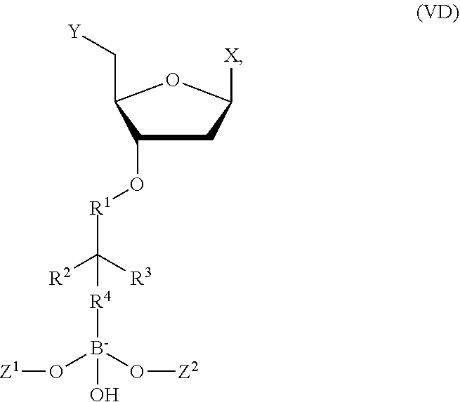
[B-](O[Z2])(O[Z1])([R4]C([R1]OC1C(C[Y])OC([X])C1)([R2])[R3])O
